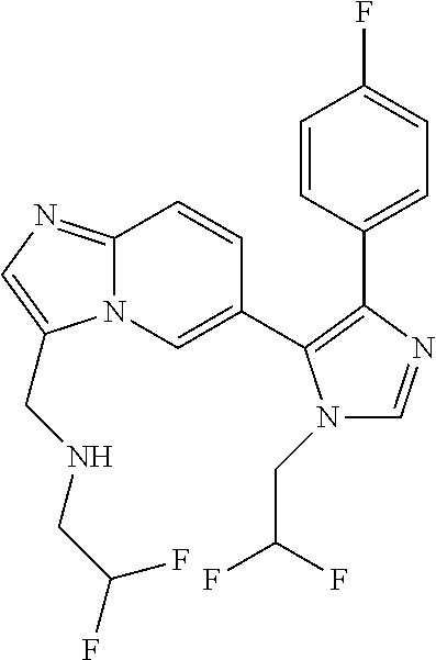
C12=NC=C(CNCC(F)F)N1C=C(C1=C(C3=CC=C(F)C=C3)N=CN1CC(F)F)C=C2
